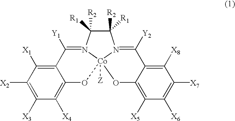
C12=C([X1])C([X2])=C([X3])C([X4])=C1O[Co]13([Z])N(=C2[Y1])C([R2])([R1])C([R1])([R2])N1=C([Y2])C1=C([X8])C([X7])=C([X6])C([X5])=C1O3
